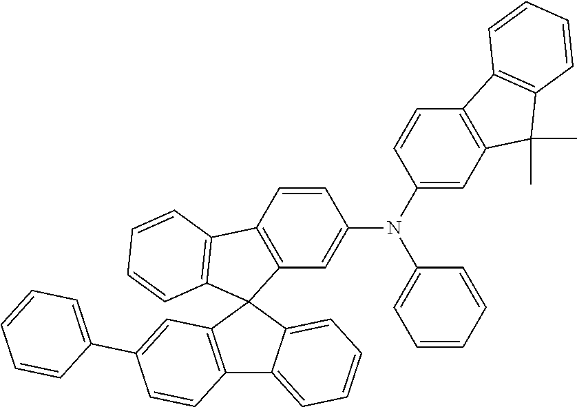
C12=C(C3(C4=C1C=CC=C4)C1=C(C4=CC=CC=C34)C=CC(C3=CC=CC=C3)=C1)C=C(N(C1=CC=CC=C1)C1=CC3=C(C=C1)C1=C(C3(C)C)C=CC=C1)C=C2
